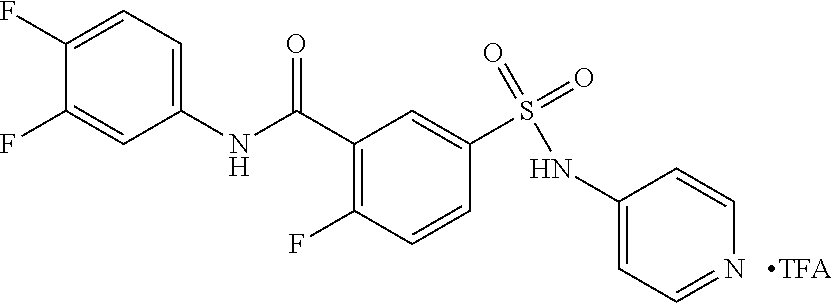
C1(F)=CC=C(NC(C2=C(F)C=CC(S(=O)(=O)NC3=CC=NC=C3)=C2)=O)C=C1F
